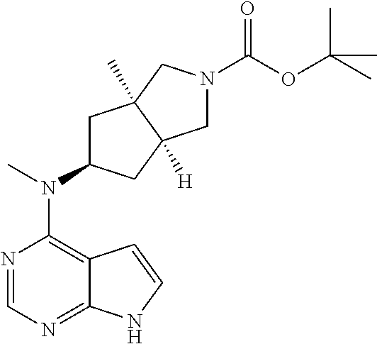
N1=CN=C2C(=C1N(C)C1CC3(C)C([H])(C1)CN(C(OC(C)(C)C)=O)C3)C=CN2
